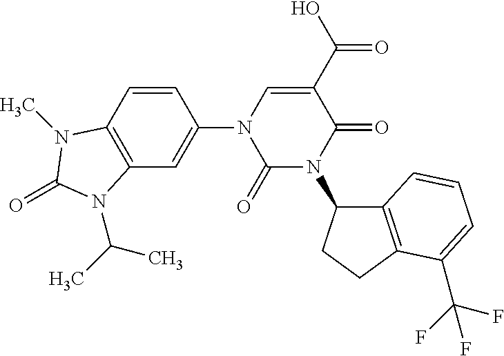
C12=C(C=C(N3C=C(C(O)=O)C(=O)N(C4C5=C(CC4)C(C(F)(F)F)=CC=C5)C3=O)C=C1)N(C(C)C)C(=O)N2C
